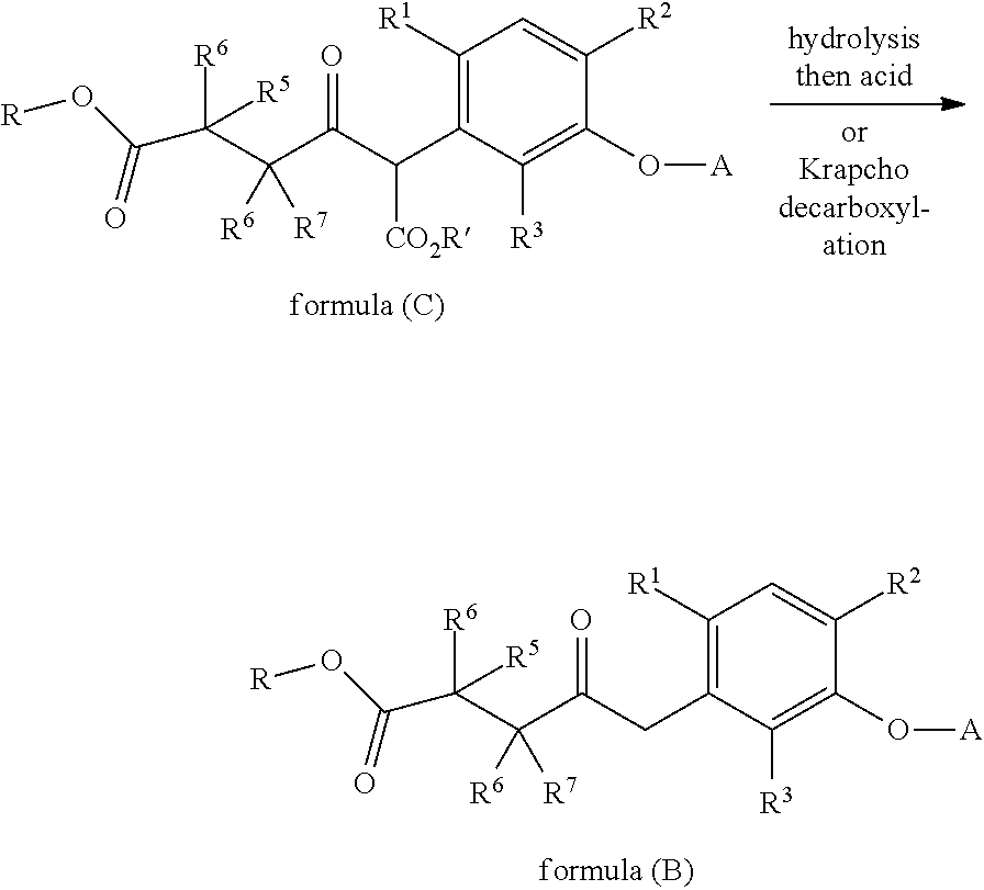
C1([R1])=C(C(C(C(C([R6])([R5])C(O[R])=O)([R6])[R7])=O)[CO2R])C([R3])=C(O[A])C([R2])=C1.C1([R1])=C(CC(C(C([R6])([R5])C(O[R])=O)([R6])[R7])=O)C([R3])=C(O[A])C([R2])=C1
